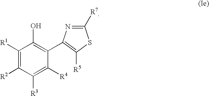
C1([R1])=C([R2])C([R3])=C([R4])C(C2=C([R5])SC([R7])=N2)=C1O
